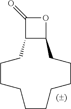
C12C(CCCCCCCCCC1)OC2=O
